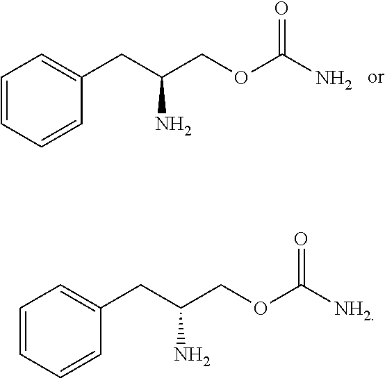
C1=CC=CC(CC(COC(N)=O)N)=C1.C1=CC=CC(CC(COC([NH2])=O)N)=C1
